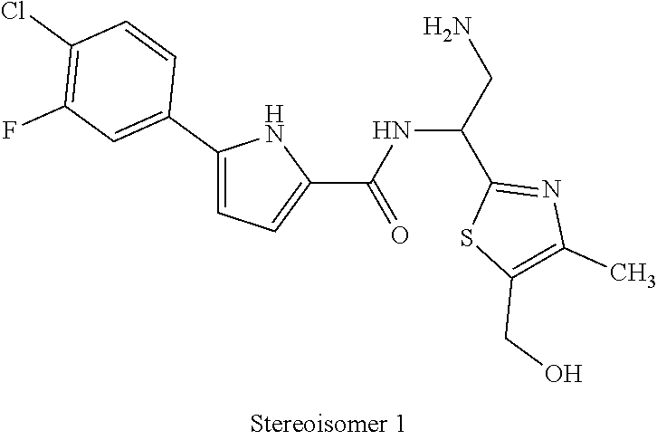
NCC(C1=NC(C)=C(CO)S1)NC(C1=CC=C(C2=CC(F)=C(Cl)C=C2)N1)=O
